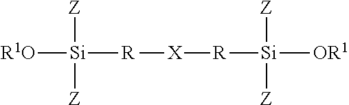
[X]([R][Si]([OR1])([Z])[Z])[R][Si]([R1O])([Z])[Z]
